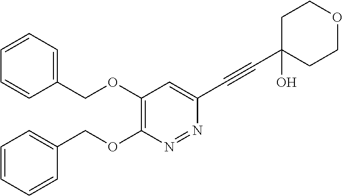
C1(OCC2=CC=CC=C2)=C(OCC2=CC=CC=C2)N=NC(C#CC2(O)CCOCC2)=C1
